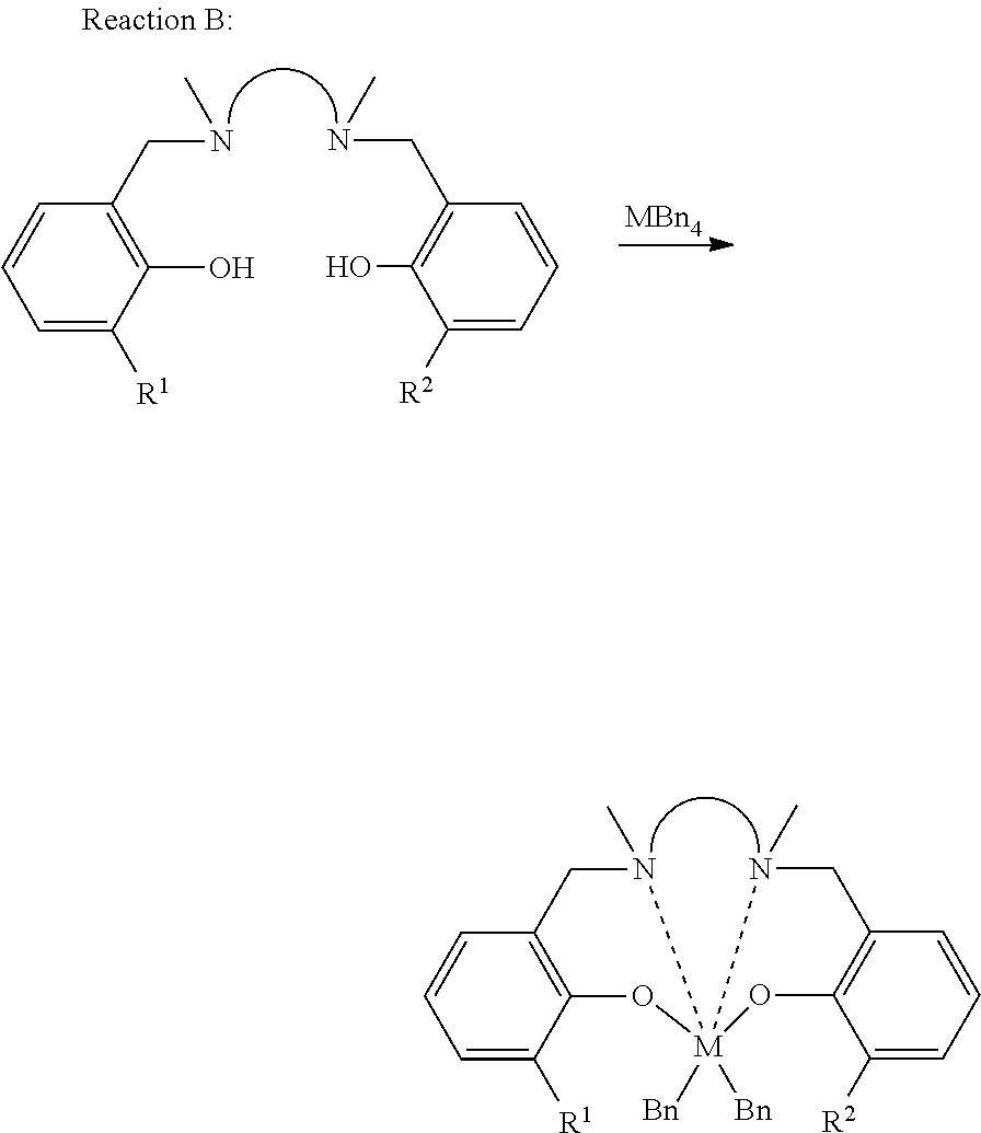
C1=C([R1])C(O)=C(CNC)C=C1.CNCC1=C(O)C([R2])=CC=C1.[MBn4].C1=C([R1])C2=C(C=C1)CN(C)[M]1([Bn])([Bn])(O2)OC2=C(C=CC=C2[R2])CN1C
